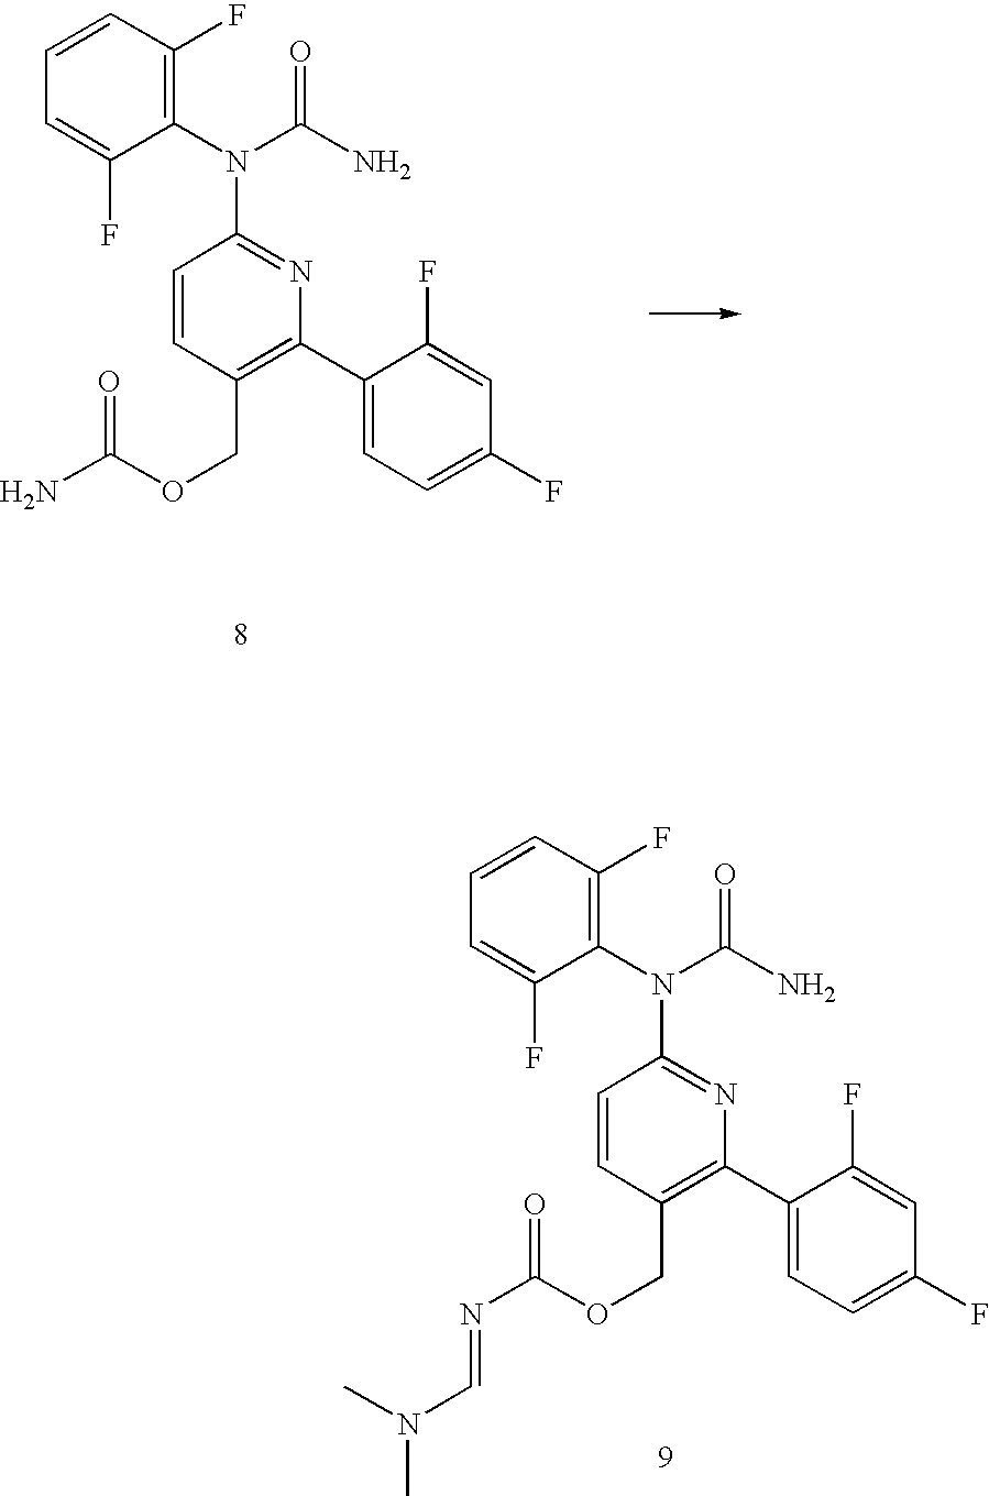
C1=CC(COC(N)=O)=C(C2=CC=C(F)C=C2F)N=C1N(C1=C(F)C=CC=C1F)C(N)=O.C1=CC(COC(N=CN(C)C)=O)=C(C2=CC=C(F)C=C2F)N=C1N(C1=C(F)C=CC=C1F)C(N)=O
